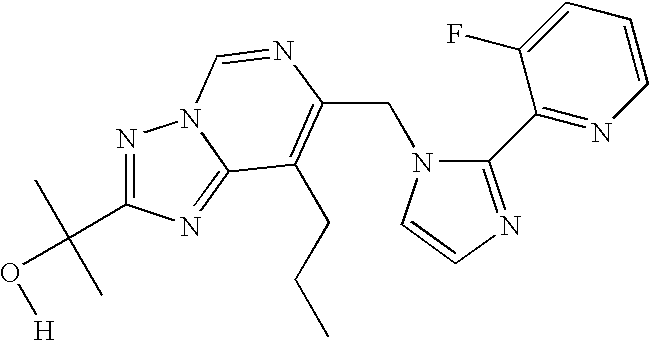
C(N1C(C2=NC=CC=C2F)=NC=C1)C1=C(CCC)C2=NC(C(O[H])(C)C)=NN2C=N1
